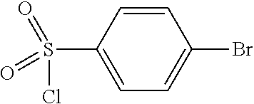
C1=CC(S(Cl)(=O)=O)=CC=C1Br
